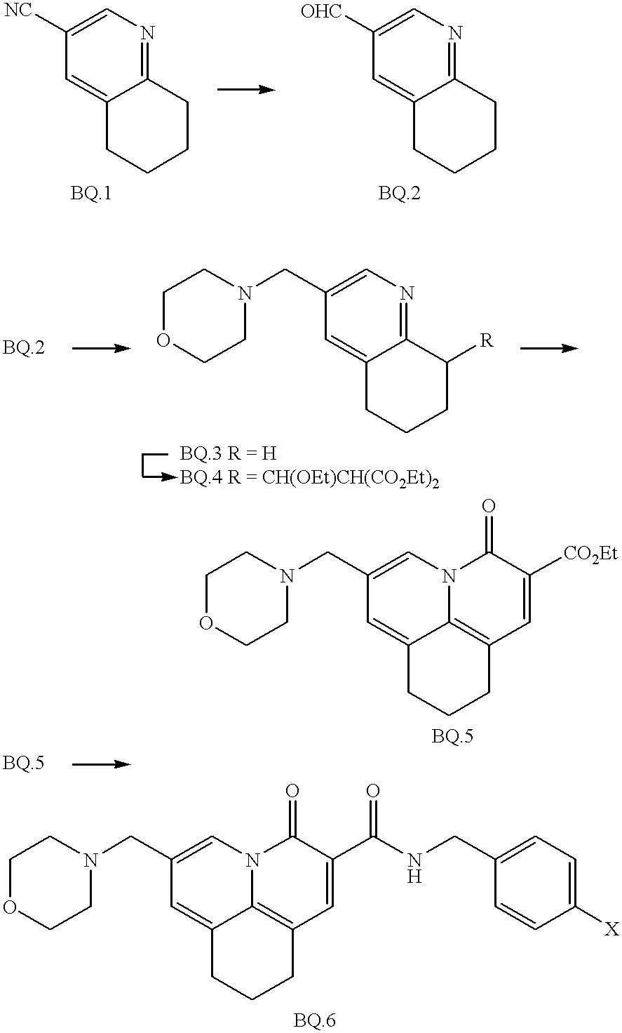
C12=NC=C([NC])C=C1CCCC2.C12=NC=C([OHC])C=C1CCCC2.C1OCCN(CC2=CN=C3C(=C2)CCCC3[R])C1.C1OCCN(CC2=CN3C4=C(CCCC4=C2)C=C([CO2Et])C3=O)C1.C1OCCN(CC2=CN3C4=C(CCCC4=C2)C=C(C(NCC2=CC=C([X])C=C2)=O)C3=O)C1
